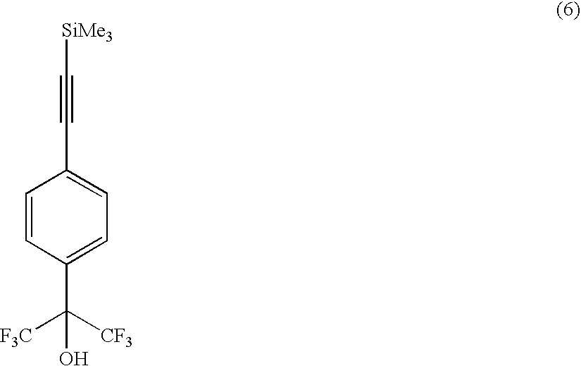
C1=CC(C([F3C])([CF3])O)=CC=C1C#C[SiMe3]
